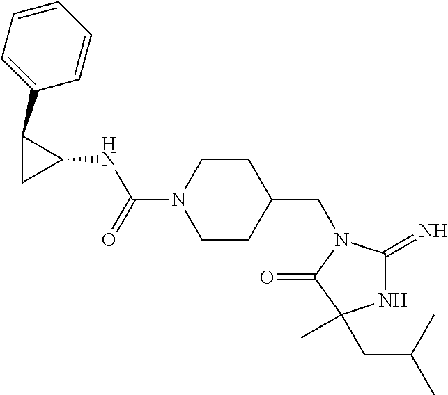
C1CN(C(=O)NC2CC2C2=CC=CC=C2)CCC1CN1C(=N)NC(C)(CC(C)C)C1=O
